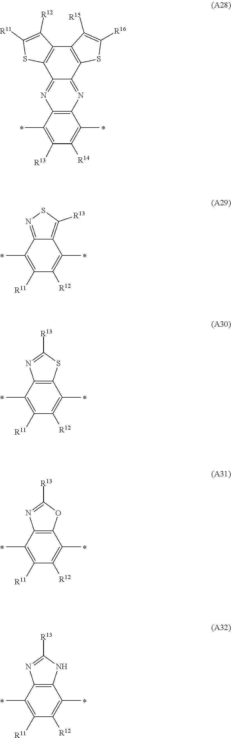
C12=NSC([R13])=C1C(C)=C([R12])C([R11])=C2C.C12=C(SC([R13])=N1)C(C)=C([R12])C([R11])=C2C.C12=C(OC([R13])=N1)C(C)=C([R12])C([R11])=C2C.C12=C(NC([R13])=N1)C(C)=C([R12])C([R11])=C2C.C12=C(N=C3C(=N1)C1=C(C4=C3SC([R16])=C4[R15])C([R12])=C([R11])S1)C(C)=C([R14])C([R13])=C2C
